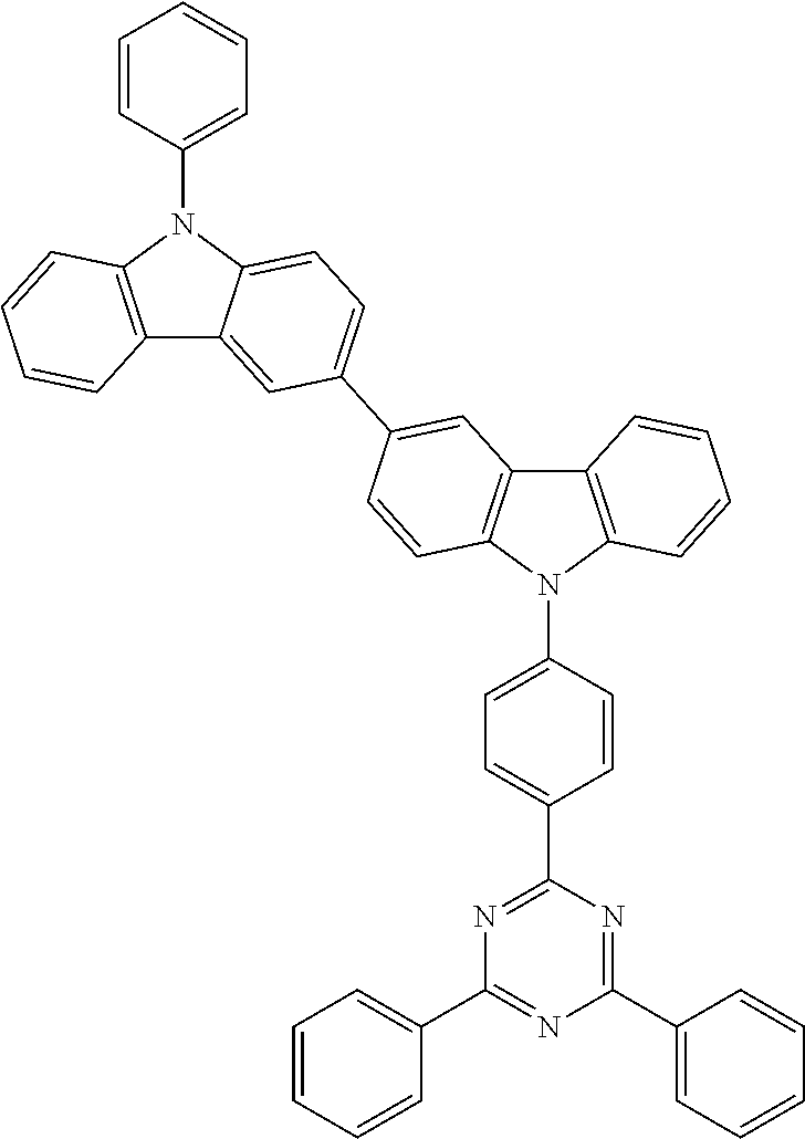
C1=CC=CC(C2=NC(C3=CC=CC=C3)=NC(C3=CC=C(N4C5=C(C6=C4C=CC=C6)C=C(C4=CC=C6C(=C4)C4=C(N6C6=CC=CC=C6)C=CC=C4)C=C5)C=C3)=N2)=C1
